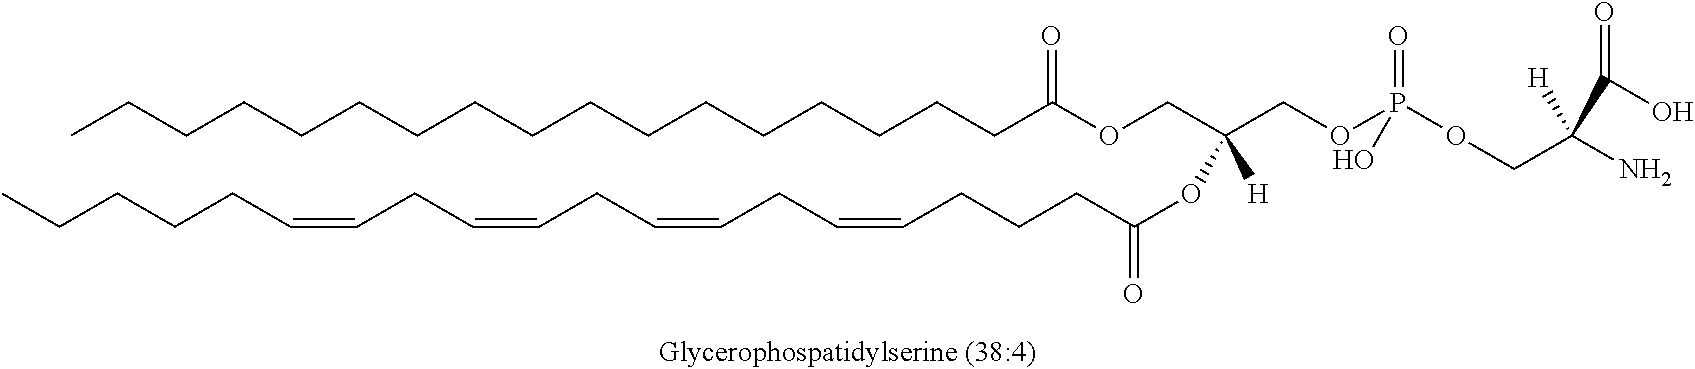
CCCCCCCCCCCCCCCCCC(OCC(COP(OCC(N)([H])C(O)=O)(=O)O)([H])OC(=O)CCCC=CCC=CCC=CCC=CCCCCC)=O
